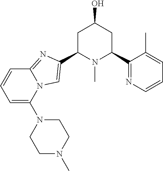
C1C(C2=CN3C(=N2)C=CC=C3N2CCN(C)CC2)N(C)C(C2=NC=CC=C2C)CC1O
